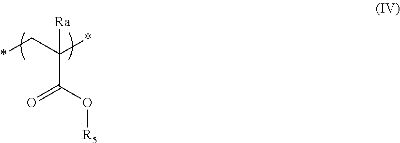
*CC(*)(C(O[R5])=O)[Ra]
